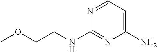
N1=CC=C(N)N=C1NCCOC
